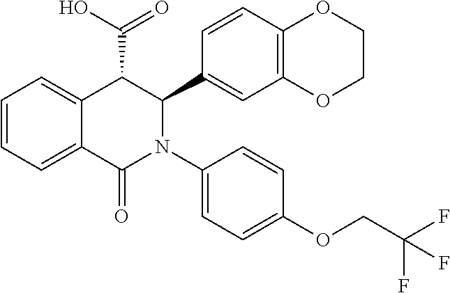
C1=CC=C2C(=C1)C(C(=O)O)C(C1=CC3=C(C=C1)OCCO3)N(C1=CC=C(OCC(F)(F)F)C=C1)C2=O
